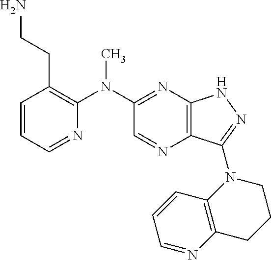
C1=CC=NC(N(C2=NC3=C(N=C2)C(N2CCCC4=C2C=CC=N4)=NN3)C)=C1CCN
